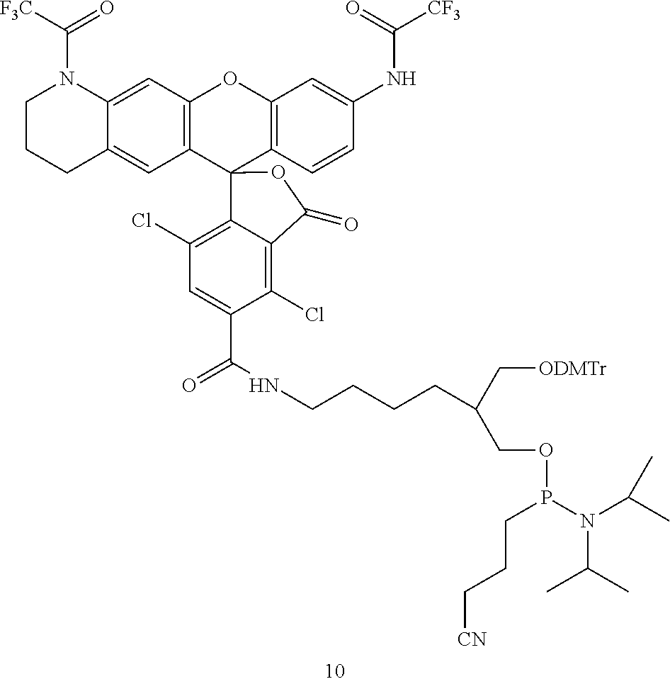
C12=C(C=C3C(=C1)CCCN3C(=O)[F3C])OC1=C(C23C2=C(Cl)C=C(C(=O)NCCCCC(C[ODMTr])COP(CCC[CN])N(C(C)C)C(C)C)C(Cl)=C2C(=O)O3)C=CC(NC(=O)[CF3])=C1
